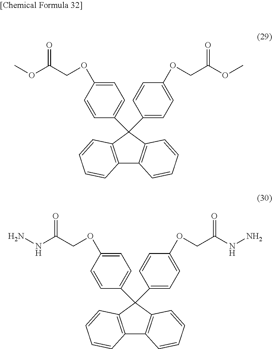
C12=C(C(C3=CC=C(OCC(OC)=O)C=C3)(C3=CC=C(OCC(OC)=O)C=C3)C3=C1C=CC=C3)C=CC=C2.C12=C(C(C3=CC=C(OCC(NN)=O)C=C3)(C3=CC=C(OCC(NN)=O)C=C3)C3=C1C=CC=C3)C=CC=C2
